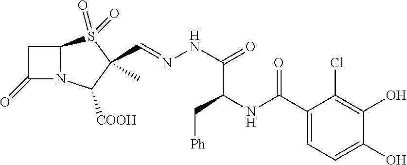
C1C(=O)N2C1S(=O)(=O)C(C=NNC(=O)C(C[Ph])NC(C1=CC=C(O)C(O)=C1Cl)=O)(C)C2[COOH]
